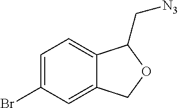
C1=C(Br)C=C2C(=C1)C(C[N3])OC2
